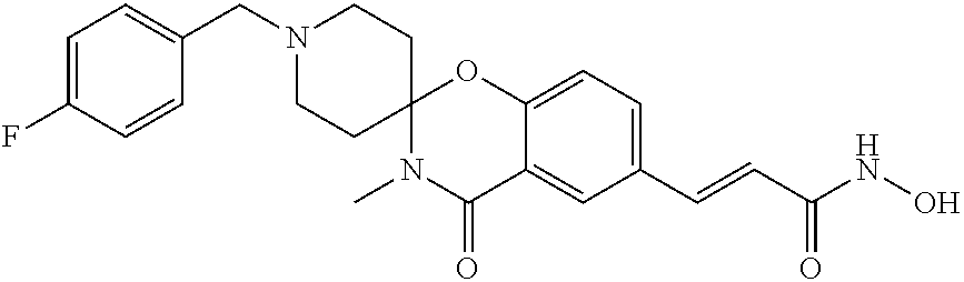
C1=C(F)C=CC(CN2CCC3(CC2)OC2=CC=C(C=CC(NO)=O)C=C2C(=O)N3C)=C1
